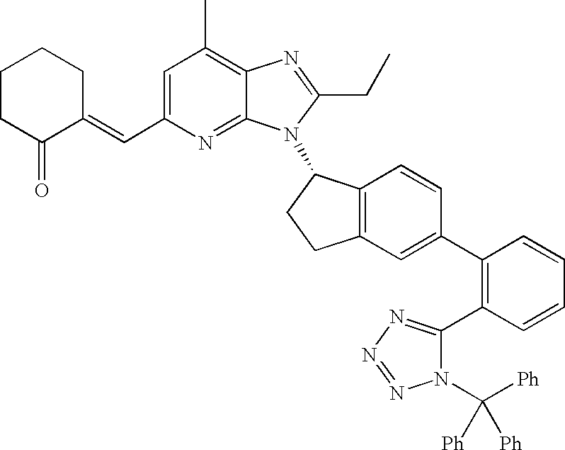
C1=C(C=C2CCCCC2=O)N=C2C(=C1C)N=C(CC)N2C1C2=C(CC1)C=C(C1=C(C3=NN=NN3C([Ph])([Ph])[Ph])C=CC=C1)C=C2
